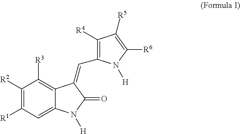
C1([R2])=C([R1])C=C2C(=C1[R3])C(=CC1=C([R4])C([R5])=C([R6])N1[H])C(=O)N2[H]
